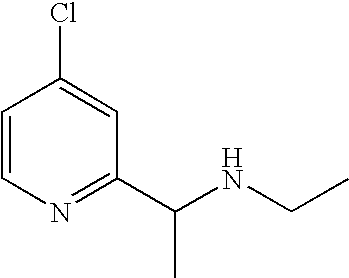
ClC1=CC(C(NCC)C)=NC=C1
